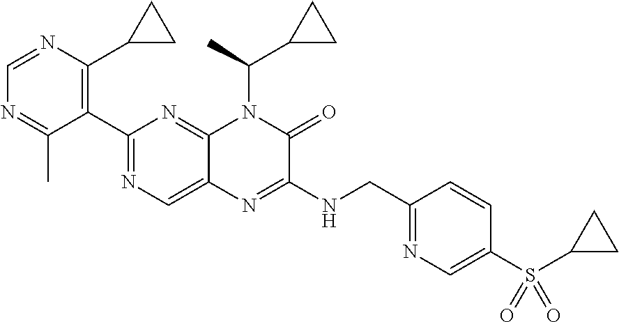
C1(C2=NC=C3C(=N2)N(C(C2CC2)C)C(=O)C(NCC2=NC=C(S(=O)(C4CC4)=O)C=C2)=N3)=C(C2CC2)N=CN=C1C
